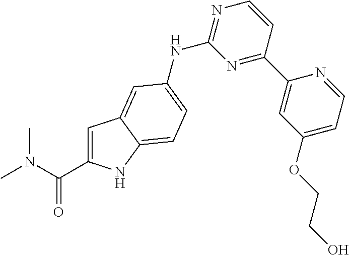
N1=C(NC2=CC=C3NC(C(N(C)C)=O)=CC3=C2)N=C(C2=CC(OCCO)=CC=N2)C=C1
